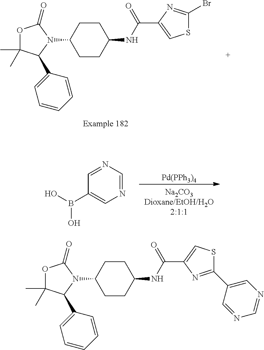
N1=CN=CC(B(O)O)=C1.[Pd(PPh3)4].O1C(C)(C)C(C2=CC=CC=C2)N(C2CCC(NC(C3=CSC(Br)=N3)=O)CC2)C1=O.O1C(C)(C)C(C2=CC=CC=C2)N(C2CCC(NC(C3=CSC(C4=CN=CN=C4)=N3)=O)CC2)C1=O
